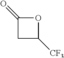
C1C([CF3])OC1=O
